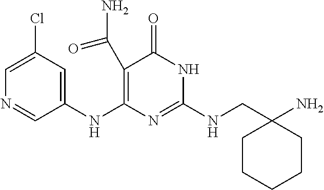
C1(C(N)=O)=C(NC2=CC(Cl)=CN=C2)N=C(NCC2(N)CCCCC2)NC1=O
